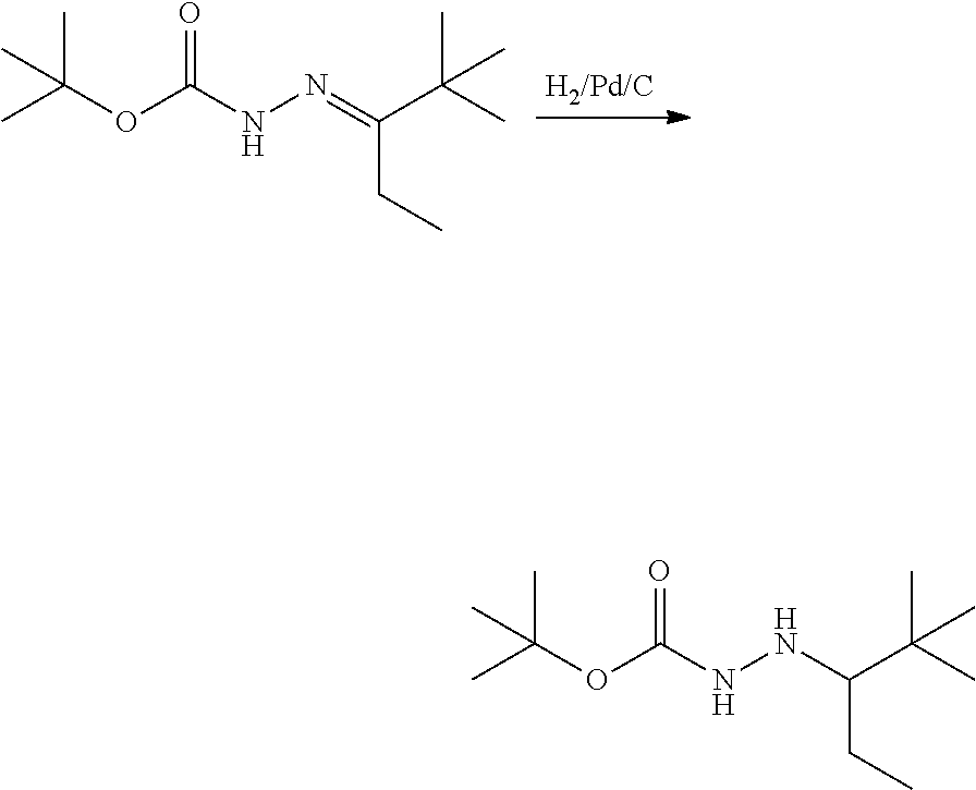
CC(OC(NN=C(C(C)(C)C)CC)=O)(C)C.CC(OC(NNC(C(C)(C)C)CC)=O)(C)C
